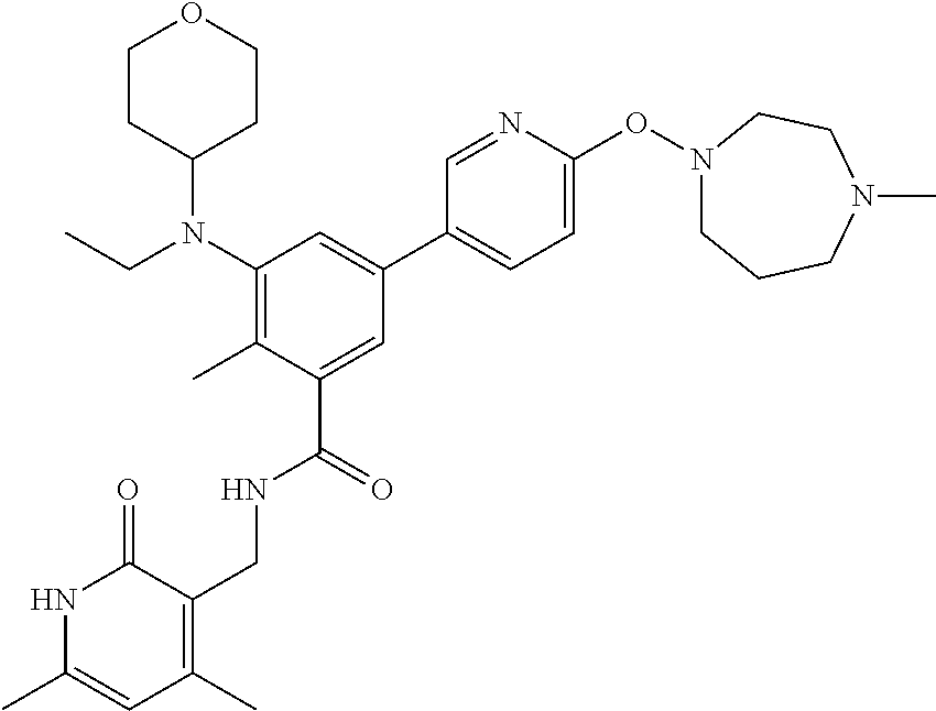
C1(N(CC)C2CCOCC2)=C(C)C(C(=O)NCC2=C(C)C=C(C)NC2=O)=CC(C2=CC=C(ON3CCCN(C)CC3)N=C2)=C1
